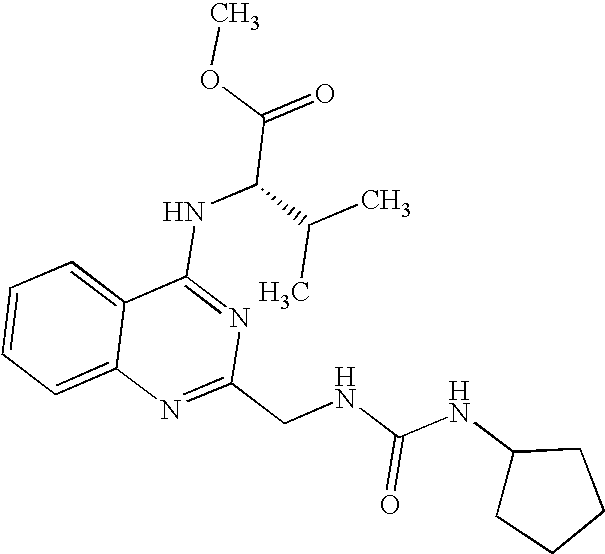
C12=CC=CC=C1N=C(CNC(NC1CCCC1)=O)N=C2NC(C(=O)OC)C(C)C
